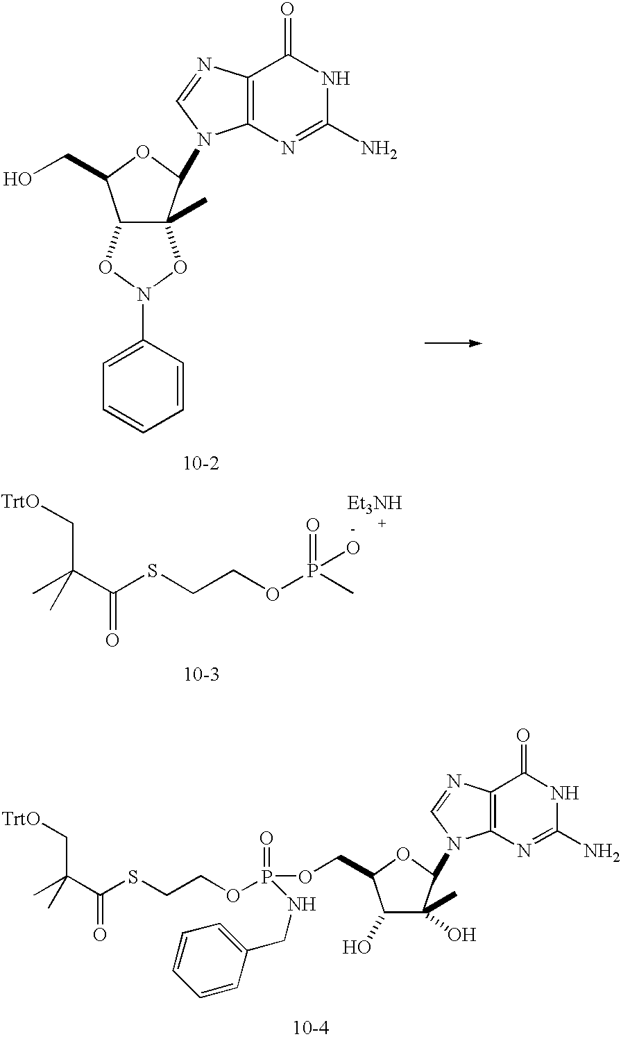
C12C(C)(C(N3C4=C(C(=O)NC(N)=N4)N=C3)OC1CO)ON(C1=CC=CC=C1)O2.CC(C(SCCOP(C)(=O)O)=O)(C[TrtO])C.CC(C(SCCOP(NCC1=CC=CC=C1)(OCC1C(O)C(C)(O)C(N2C3=C(C(=O)NC(N)=N3)N=C2)O1)=O)=O)(C[TrtO])C
